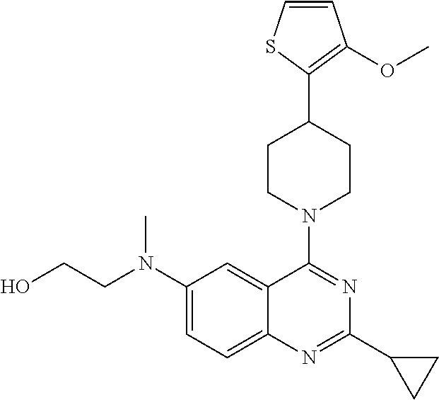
C12=CC=C(N(CCO)C)C=C1C(N1CCC(C3=C(OC)C=CS3)CC1)=NC(C1CC1)=N2
